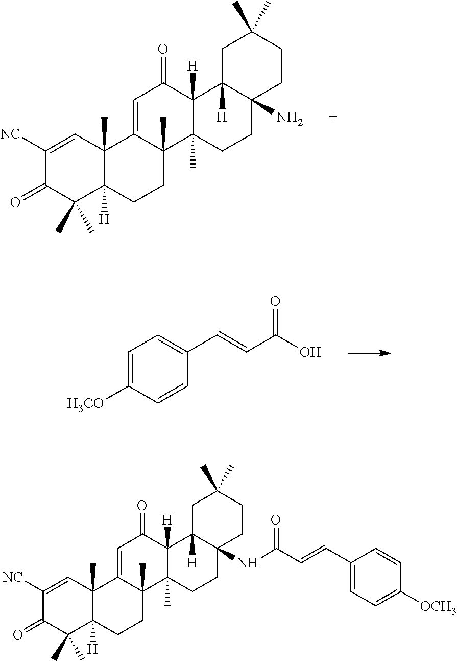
C1([NC])=CC2(C)C([H])(C(C)(C)C1=O)CCC1(C)C2=CC(=O)C2([H])C1(C)CCC1(N)C2([H])CC(C)(C)CC1.C1=C([H3CO])C=CC(C=CC(O)=O)=C1.C1([NC])=CC2(C)C([H])(C(C)(C)C1=O)CCC1(C)C2=CC(=O)C2([H])C1(C)CCC1(NC(C=CC3=CC=C([OCH3])C=C3)=O)C2([H])CC(C)(C)CC1
